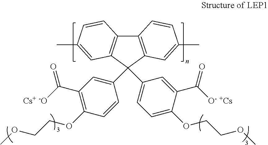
C12=C(C(C3=CC(C([Cs+ -O])=O)=C(OCCOC)C=C3)(C3=CC=C(OCCOC)C(C(=O)[O- +Cs])=C3)C3=C1C=CC(C)=C3)C=C(C)C=C2
